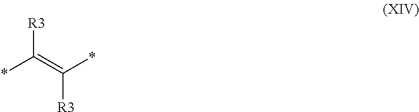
*C(=C(*)[R3])[R3]
